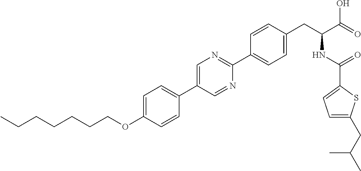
C(OC1=CC=C(C2=CN=C(C3=CC=C(CC(NC(=O)C4=CC=C(CC(C)C)S4)C(=O)O)C=C3)N=C2)C=C1)CCCCCC
